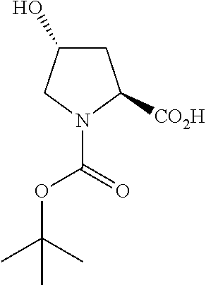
C1C(O)CN(C(=O)OC(C)(C)C)C1[CO2H]
